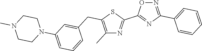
C1(N2CCN(C)CC2)=CC=CC(CC2=C(C)N=C(C3=NC(C4=CC=CC=C4)=NO3)S2)=C1
